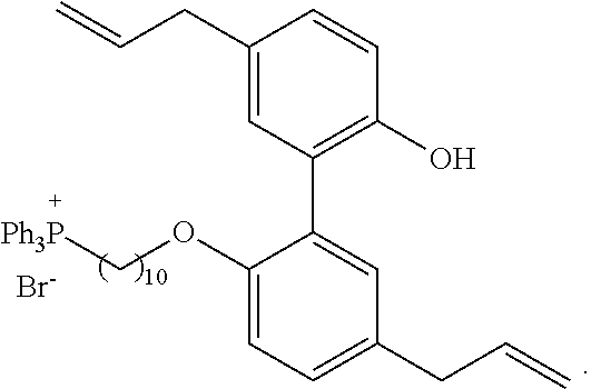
C1(CC=C)=CC(C2=CC(CC=C)=CC=C2OC[Ph3P])=C(O)C=C1.[Br-]
